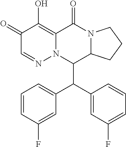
C1=CC=C(F)C=C1C(C1=CC=CC(F)=C1)C1C2N(C(=O)C3=C(O)C(=O)C=NN13)CCC2
